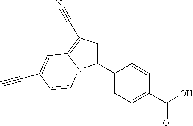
C1(C2=CC=C(C(O)=O)C=C2)=CC(C#N)=C2N1C=CC(C#C)=C2
